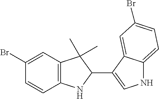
C1(Br)=CC2=C(C=C1)NC(C1=CNC3=CC=C(Br)C=C13)C2(C)C
